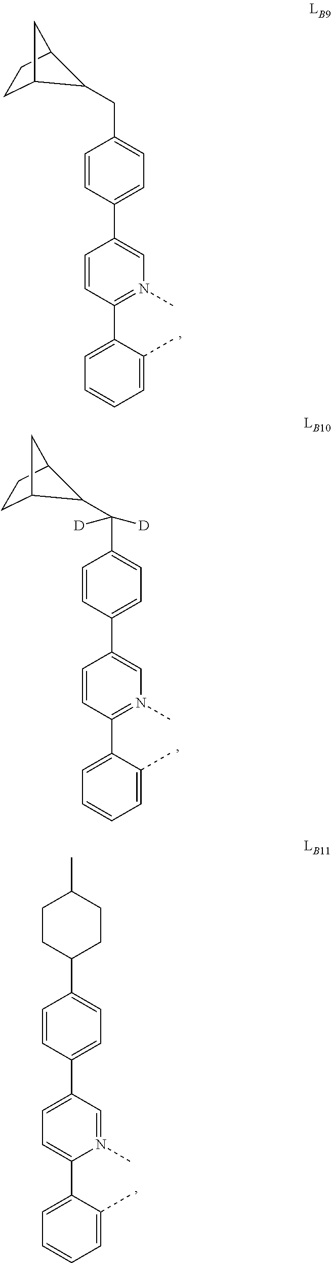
C1=CC(C2=CN(C)=C(C3=CC=CC=C3C)C=C2)=CC=C1CC1C2CCC1C2.C1=CC(C2=CN(C)=C(C3=CC=CC=C3C)C=C2)=CC=C1C([D])([D])C1C2CCC1C2.C1=CC(C2=CC=C(C3=CC=CC=C3C)N(C)=C2)=CC=C1C1CCC(C)CC1
